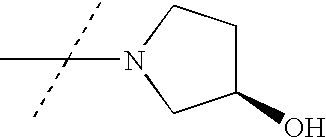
N1(C(C)(C)C)CC(O)CC1
